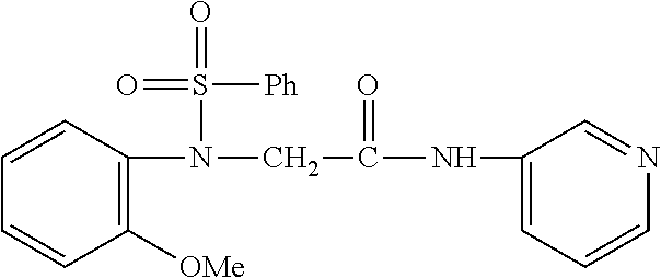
C1([OMe])=C(N(S(=O)([Ph])=O)CC(=O)NC2=CC=CN=C2)C=CC=C1
